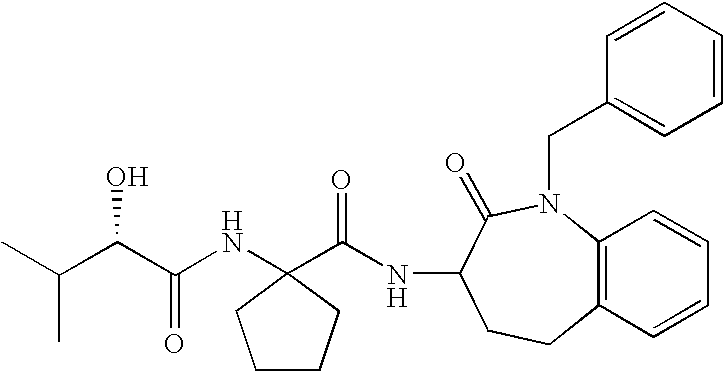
C12=C(N(CC3=CC=CC=C3)C(=O)C(NC(=O)C3(NC(C(C(C)C)O)=O)CCCC3)CC1)C=CC=C2
